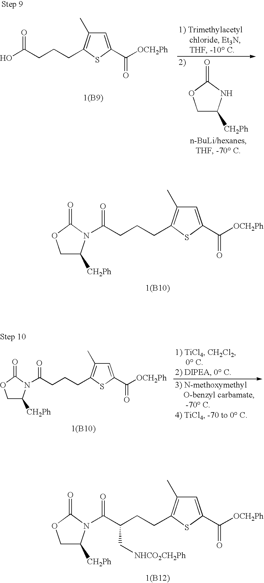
[1(B10)].C(CCCC1=C(C)C=C(C([OCH2Ph])=O)S1)(=O)N1C([CH2Ph])COC1=O.C(C(CCC1=C(C)C=C(C([OCH2Ph])=O)S1)C[NHCO2CH2Ph])(=O)N1C([CH2Ph])COC1=O.[1(B12)].OC(CCCC1=C(C)C=C(C([OCH2Ph])=O)S1)=O.[1(B9)].C1C([CH2Ph])NC(=O)O1.[1(B10)].C(CCCC1=C(C)C=C(C([OCH2Ph])=O)S1)(=O)N1C([CH2Ph])COC1=O
